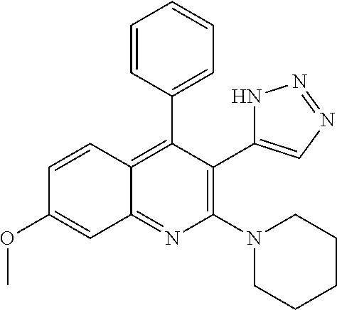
C1=CC(C2=C3C(=NC(N4CCCCC4)=C2C2=CN=NN2)C=C(OC)C=C3)=CC=C1
